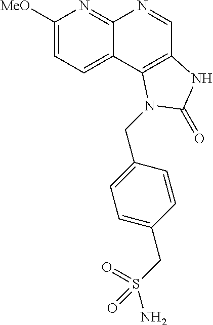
C1([MeO])=CC=C2C(=N1)N=CC1=C2N(CC2=CC=C(CS(N)(=O)=O)C=C2)C(=O)N1
